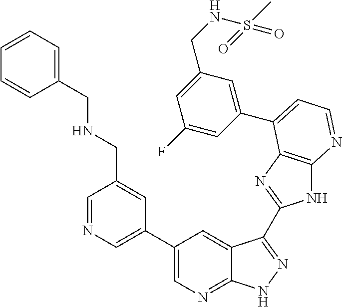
C1=NC=C(C2=CN=C3C(=C2)C(C2=NC4=C(N2)N=CC=C4C2=CC(CNS(C)(=O)=O)=CC(F)=C2)=NN3)C=C1CNCC1=CC=CC=C1
